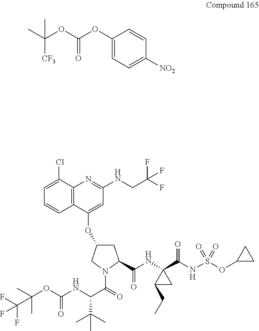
C1(OC(OC(C)([CF3])C)=O)=CC=C([NO2])C=C1.C1=C(Cl)C2=C(C=C1)C(OC1CC(C(=O)NC3(C(NS(OC4CC4)(=O)=O)=O)CC3CC)N(C(C(NC(OC(C)(C)C(F)(F)F)=O)C(C)(C)C)=O)C1)=CC(NCC(F)(F)F)=N2
